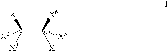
C(C([X6])([X4])[X5])([X3])([X1])[X2]
